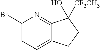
C1(Br)=CC=C2C(=N1)C([CF2CH3])(O)CC2
